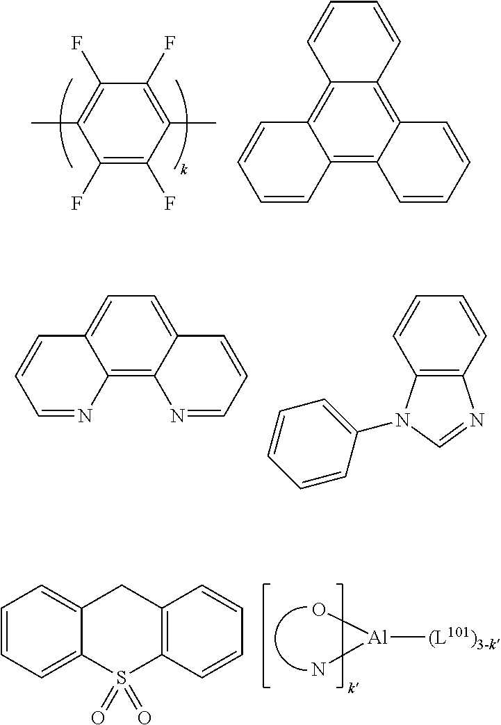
C1(F)=C(F)C(C)=C(F)C(F)=C1C.C12=C3C(=C4C(=C1C=CC=C2)C=CC=C4)C=CC=C3.C12=C3C(=CC=C1C=CC=N2)C=CC=N3.C12=C(C=CC=C1)N=CN2C1=CC=CC=C1.[Al]([(L101)3-k])(O)N.C1=CC=C2C(=C1)CC1=C(S2(=O)=O)C=CC=C1
